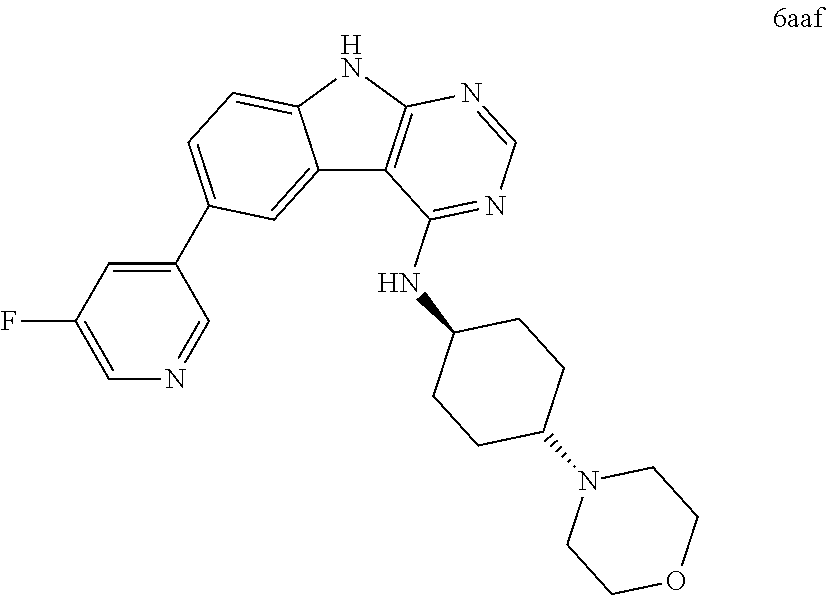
C1COCCN1C1CCC(NC2=NC=NC3=C2C2=CC(C4=CC(F)=CN=C4)=CC=C2N3)CC1
